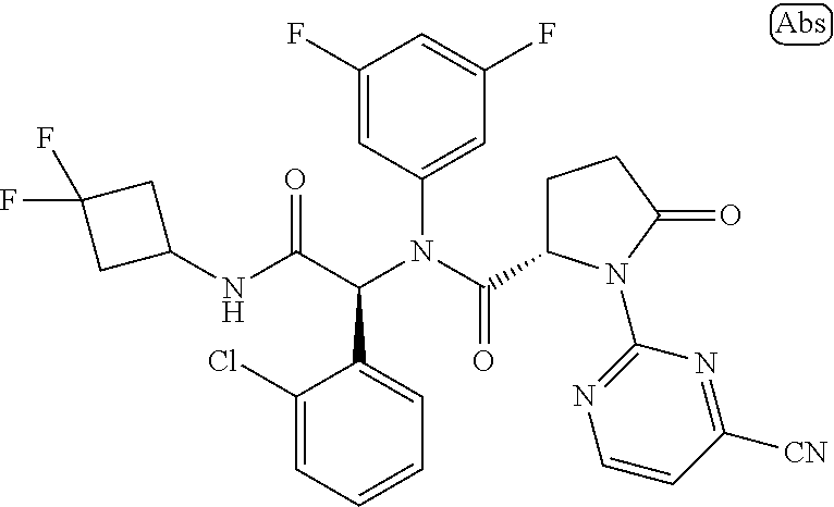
C1=CC=C(Cl)C(C(C(NC2CC(F)(F)C2)=O)N(C(=O)C2CCC(=O)N2C2=NC=CC([CN])=N2)C2=CC(F)=CC(F)=C2)=C1
